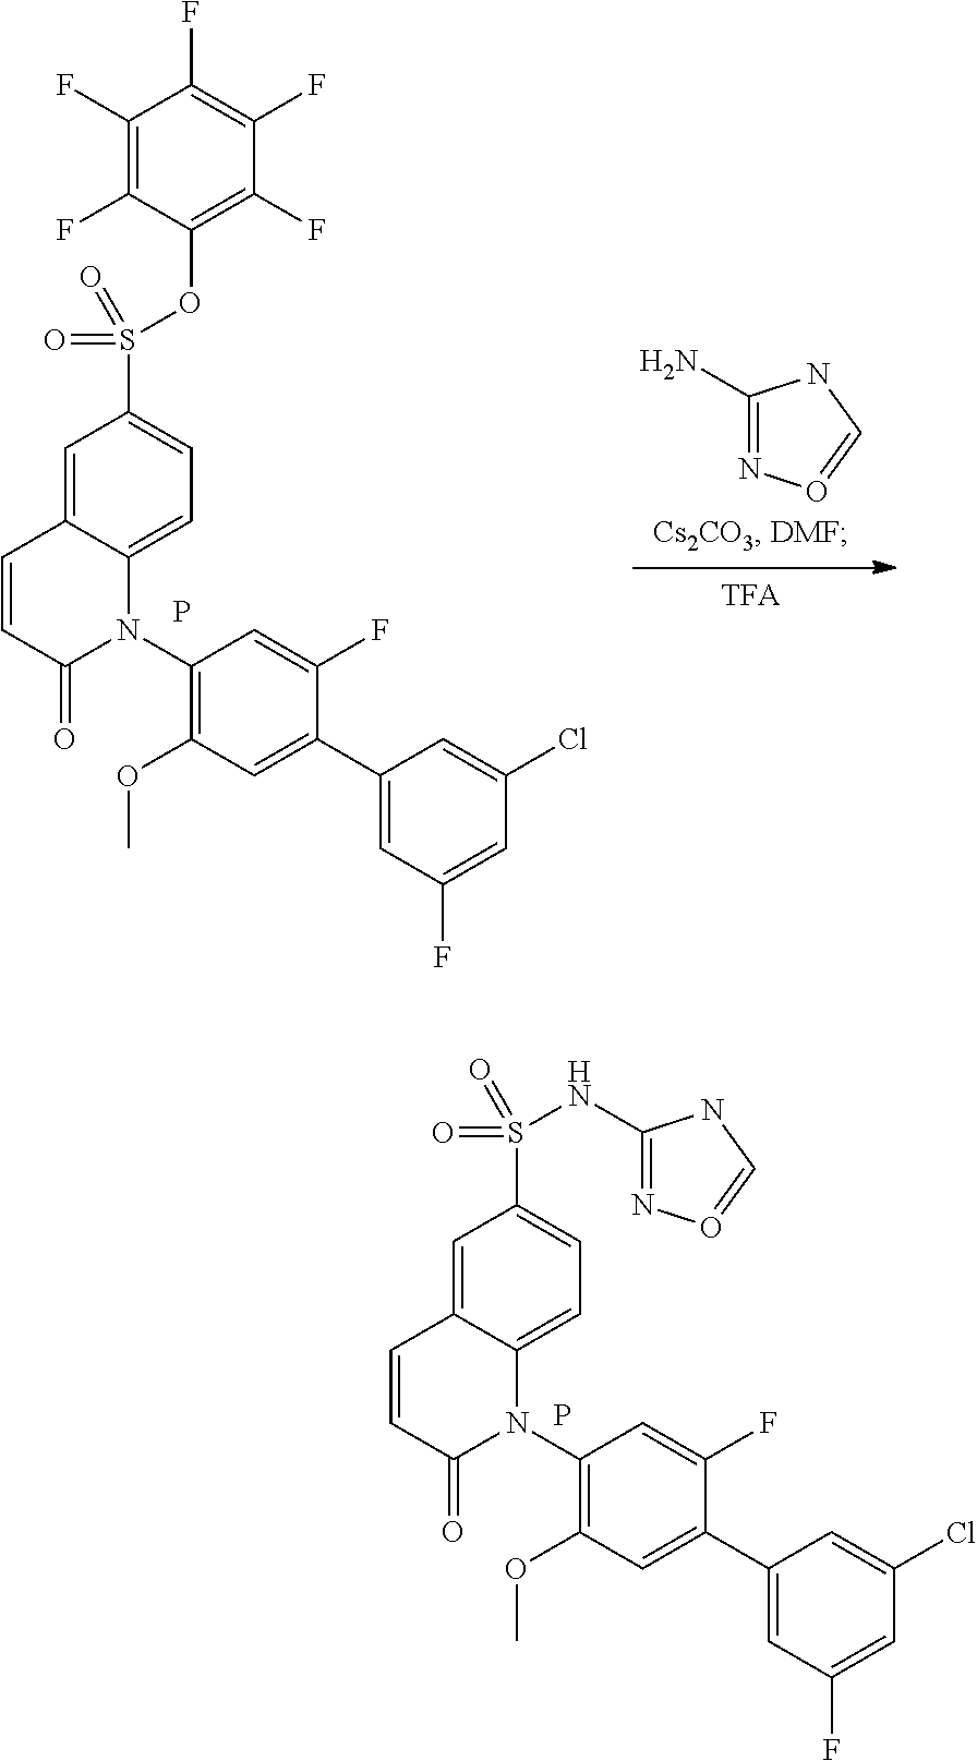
P.C1(S(=O)(=O)NC2=NO=CN2)=CC=C2C(=C1)C=CC(=O)N2C1=C(OC)C=C(C2=CC(F)=CC(Cl)=C2)C(F)=C1.C1(S(=O)(=O)OC2=C(F)C(F)=C(F)C(F)=C2F)=CC=C2C(=C1)C=CC(=O)N2C1=C(OC)C=C(C2=CC(F)=CC(Cl)=C2)C(F)=C1.P.C1(N)=NO=CN1
